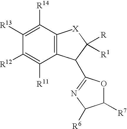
C12=C(C(C3=NC([R6])C([R7])O3)C([R])([R1])[X]1)C([R11])=C([R12])C([R13])=C2[R14]
